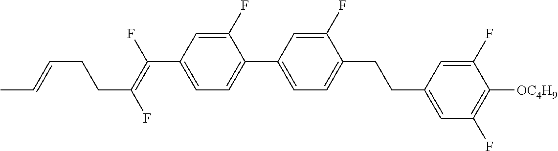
C(C1=CC=C(C2=CC=C(CCC3=CC(F)=C([OC4H9])C(F)=C3)C(F)=C2)C(F)=C1)(=C(F)CCC=CC)F
